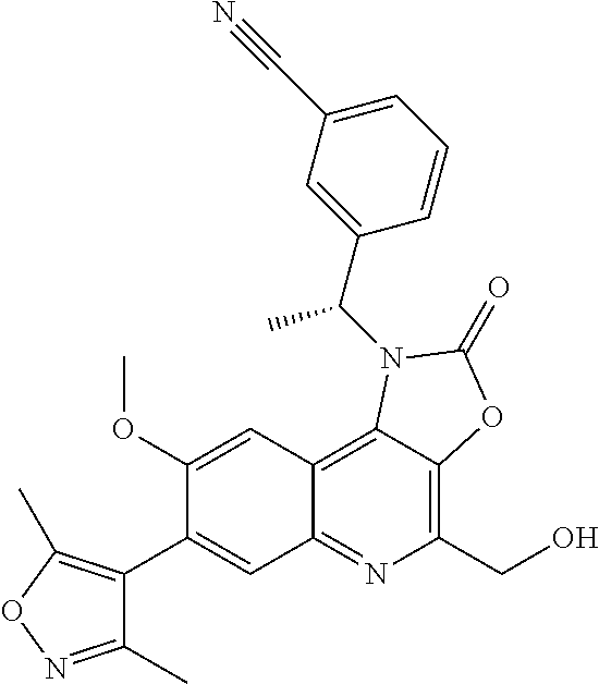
C1(C2=CC3=NC(CO)=C4C(=C3C=C2OC)N(C(C2=CC(C#N)=CC=C2)C)C(=O)O4)=C(C)ON=C1C
